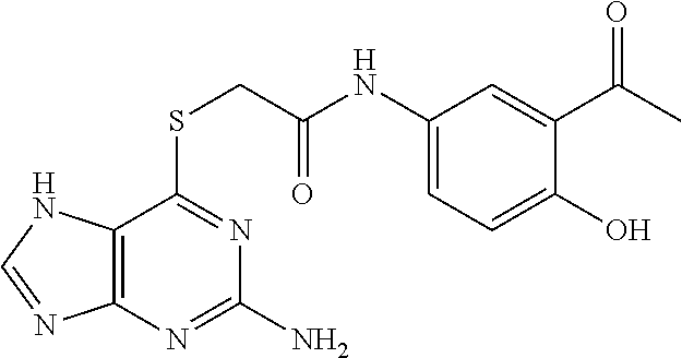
C12=C(N=C(N)N=C1SCC(NC1=CC=C(O)C(C(C)=O)=C1)=O)N=CN2
